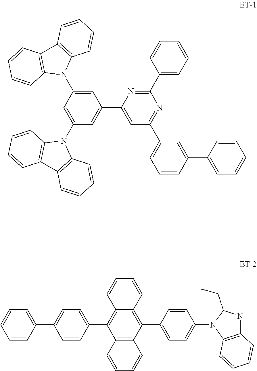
C1=C(N2C3=C(C4=C2C=CC=C4)C=CC=C3)C=C(N2C3=C(C4=C2C=CC=C4)C=CC=C3)C=C1C1=CC(C2=CC=CC(C3=CC=CC=C3)=C2)=NC(C2=CC=CC=C2)=N1.C1(C2=CC=C(C3=C4C(=C(C5=CC=C(N6C7=C(NC6CC)C=CC=C7)C=C5)C5=C3C=CC=C5)C=CC=C4)C=C2)=CC=CC=C1
